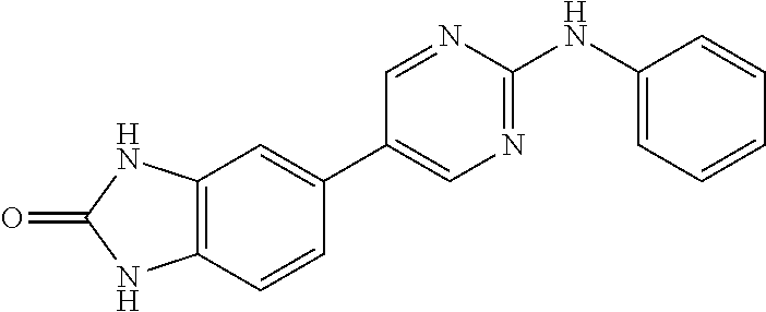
C12=C(C=CC(C3=CN=C(NC4=CC=CC=C4)N=C3)=C1)NC(=O)N2
